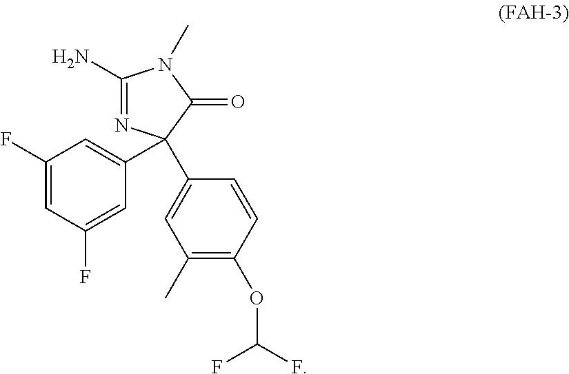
C1(N)=NC(C2=CC(F)=CC(F)=C2)(C2=CC(C)=C(OC(F)F)C=C2)C(=O)N1C
